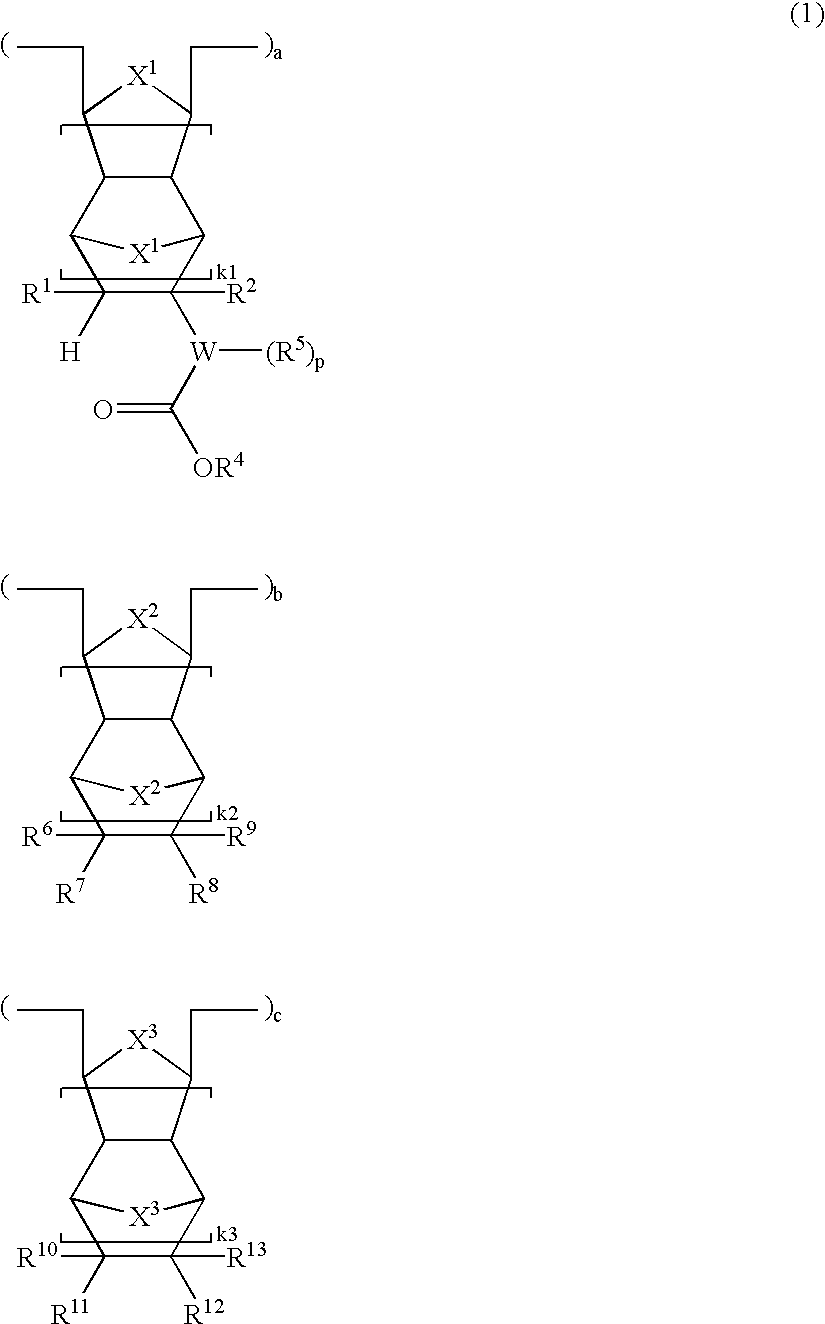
C12C(C(CC)[X2]C1CC)C1C([R8])([R9])C([R7])([R6])C2[X2]1.C12C(C(CC)[X3]C1CC)C1C([R12])([R13])C([R11])([R10])C2[X3]1.C12C(C(CC)[X1]C1CC)C1C([W]([(R5)p])C(=O)[OR4])([R2])C([H])([R1])C2[X1]1
